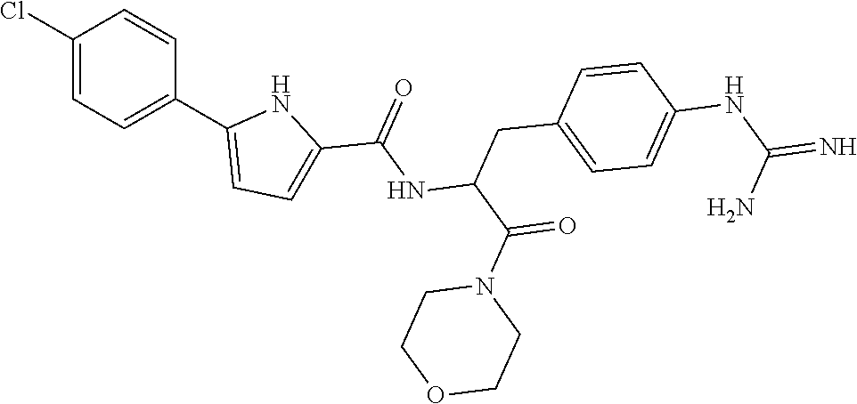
C1(Cl)=CC=C(C2=CC=C(C(NC(C(N3CCOCC3)=O)CC3=CC=C(NC(=N)N)C=C3)=O)N2)C=C1
